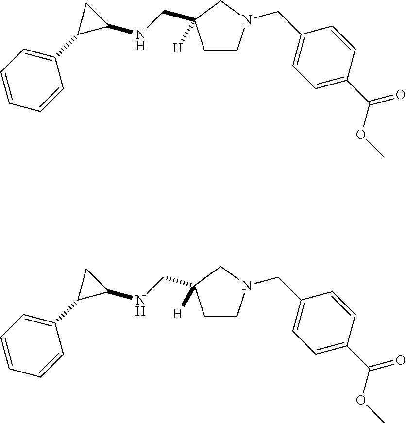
C1=CC=CC(C2C(NCC3([H])CCN(CC4=CC=C(C(=O)OC)C=C4)C3)C2)=C1.C1=CC=CC(C2C(NCC3([H])CCN(CC4=CC=C(C(=O)OC)C=C4)C3)C2)=C1
